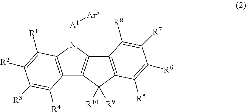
C12=C(N([A1][Ar5])C3=C1C([R10])([R9])C1=C3C([R8])=C([R7])C([R6])=C1[R5])C([R1])=C([R2])C([R3])=C2[R4]
